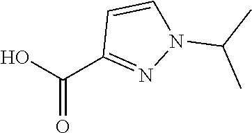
C(=O)(O)C1=NN(C(C)C)C=C1
